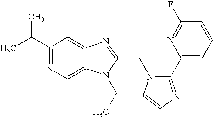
C12=CN=C(C(C)C)C=C1N=C(CN1C=CN=C1C1=CC=CC(F)=N1)N2CC
